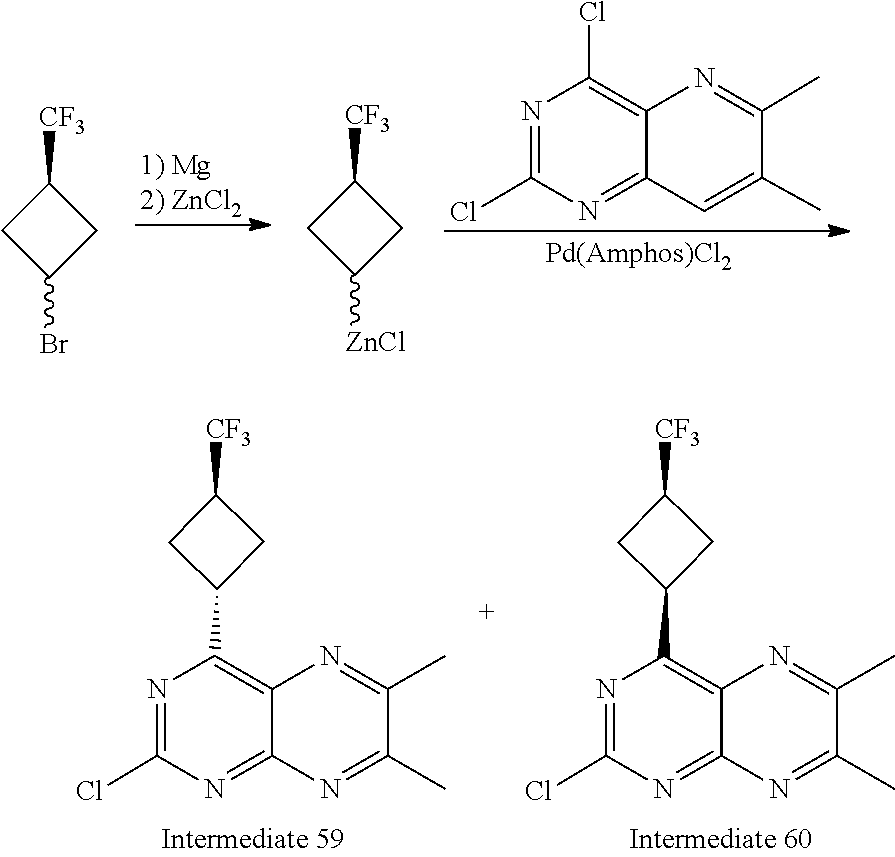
C1([CF3])CC(Br)C1.C1([CF3])CC([ZnCl])C1.C1(Cl)=NC(Cl)=C2N=C(C)C(C)=CC2=N1.N1=C(Cl)N=C2N=C(C)C(C)=NC2=C1C1CC([CF3])C1.N1=C(Cl)N=C2N=C(C)C(C)=NC2=C1C1CC([CF3])C1
